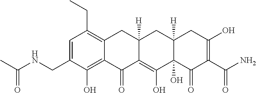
C1=C(CNC(C)=O)C(O)=C2C(=C1CC)CC1([H])C(=C(O)C3(O)C([H])(C1)CC(O)=C(C(N)=O)C3=O)C2=O
